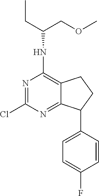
C1(Cl)=NC(NC(COC)CC)=C2C(=N1)C(C1=CC=C(F)C=C1)CC2
